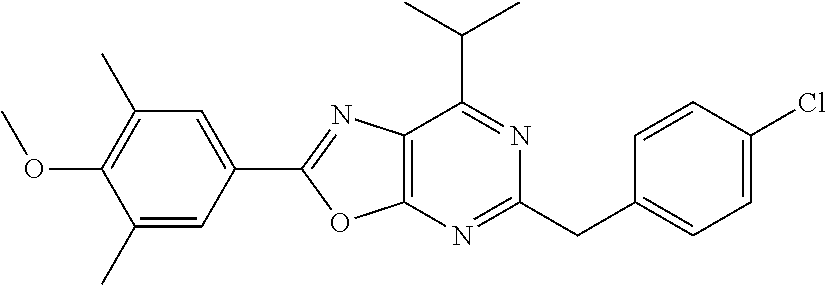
C1=C(Cl)C=CC(CC2=NC3=C(C(C(C)C)=N2)N=C(C2=CC(C)=C(OC)C(C)=C2)O3)=C1
